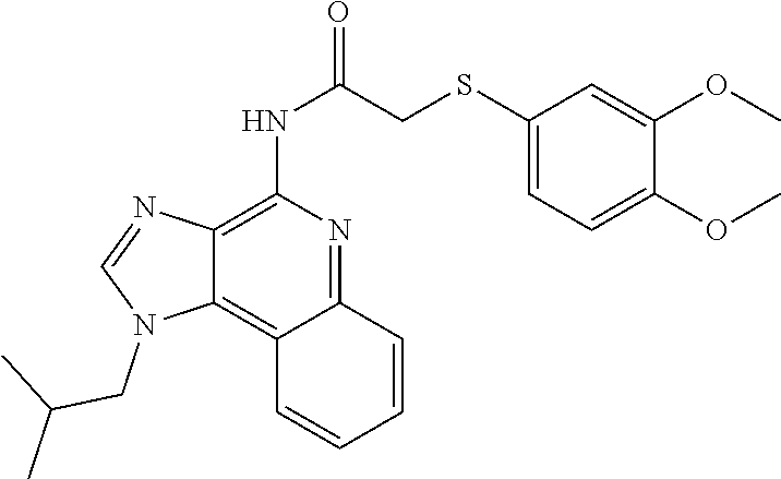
C12=NC(NC(=O)CSC3=CC=C(OC)C(OC)=C3)=C3C(=C1C=CC=C2)N(CC(C)C)C=N3
